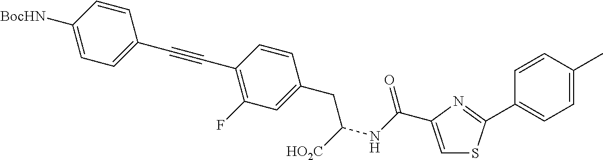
C1=C(C(NC([HO2C])CC2=CC(F)=C(C#CC3=CC=C([BocHN])C=C3)C=C2)=O)N=C(C2=CC=C(C)C=C2)S1
